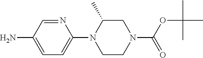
C1(N)=CC=C(N2CCN(C(=O)OC(C)(C)C)CC2C)N=C1
